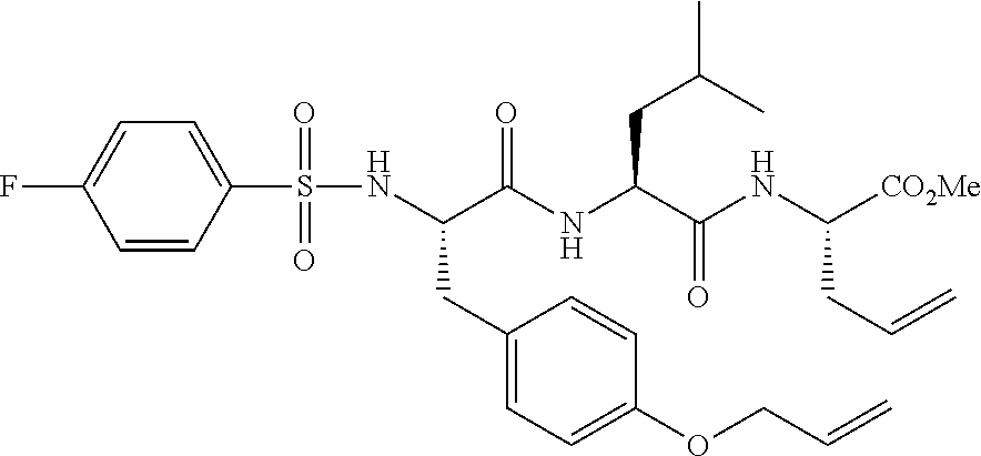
C1=CC(S(=O)(NC(C(NC(C(NC([CO2Me])CC=C)=O)CC(C)C)=O)CC2=CC=C(OCC=C)C=C2)=O)=CC=C1F
